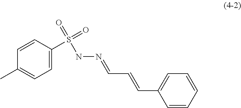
C1=CC(S(=O)(=O)NN=CC=CC2=CC=CC=C2)=CC=C1C
